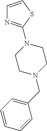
C1=CSC(N2CCN(CC3=CC=CC=C3)CC2)=N1
